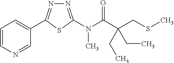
C1=CN=CC(C2=NN=C(N(C(=O)C(CSC)(CC)CC)C)S2)=C1
